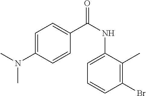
C1=C(N(C)C)C=CC(C(NC2=CC=CC(Br)=C2C)=O)=C1
